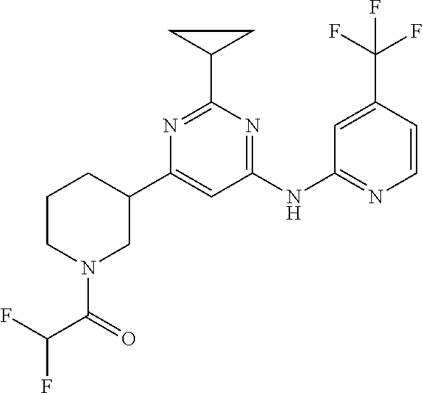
C1(NC2=NC=CC(C(F)(F)F)=C2)=NC(C2CC2)=NC(C2CCCN(C(=O)C(F)F)C2)=C1
